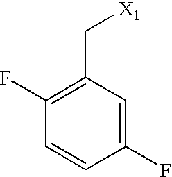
C1(F)=C(C[X1])C=C(F)C=C1
